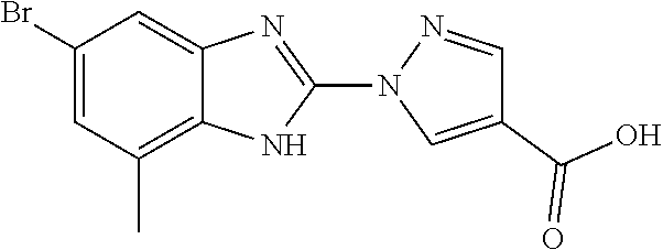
C1(Br)=CC(C)=C2C(=C1)N=C(N1C=C(C(O)=O)C=N1)N2
